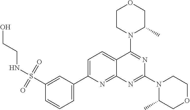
C1=C(C2=CC=CC(S(NCCO)(=O)=O)=C2)N=C2C(=C1)C(N1C(C)COCC1)=NC(N1C(C)COCC1)=N2
